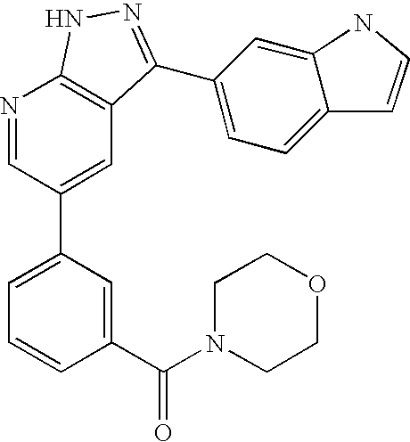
N1=CC(C2=CC=CC(C(N3CCOCC3)=O)=C2)=CC2=C1NN=C2C1=CC=C2C(=C1)NC=C2
